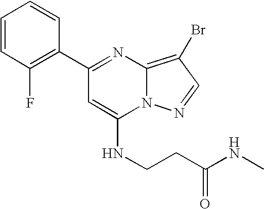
C1(C2=NC3=C(Br)C=NN3C(NCCC(NC)=O)=C2)=C(F)C=CC=C1
